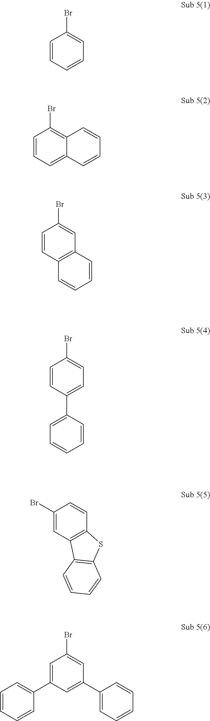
C1=CC=CC=C1Br.C1=CC=C2C(=C1Br)C=CC=C2.C1=CC2=C(C=C1Br)C=CC=C2.C1=CC(C2=CC=CC=C2)=CC=C1Br.C1(Br)=CC2=C(C=C1)SC1=C2C=CC=C1.C1=C(C2=CC=CC=C2)C=C(C2=CC=CC=C2)C=C1Br
